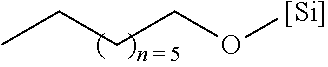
CCCCO[Si]
